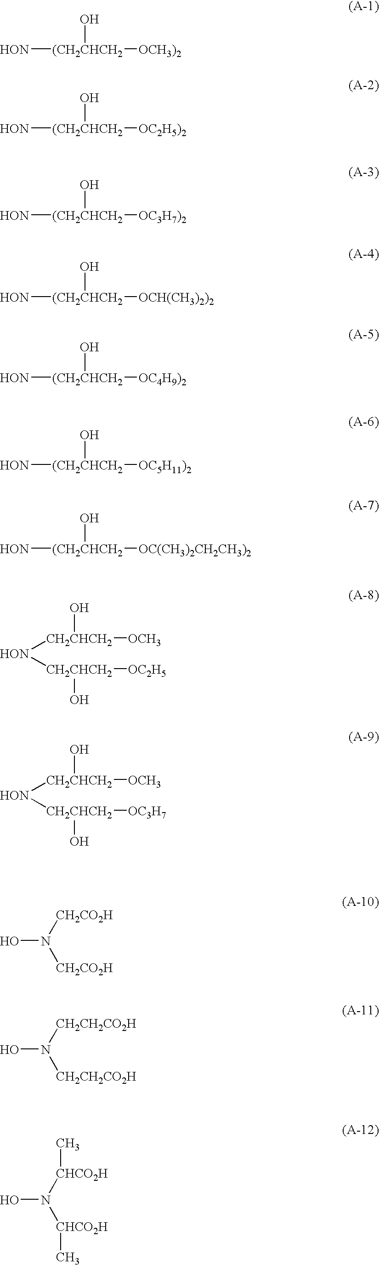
[HON][(CH2CHCH2](O)[OCH3)2].[HON][(CH2CHCH2](O)[OC2H5)2].[HON][(CH2CHCH2](O)[OC3H7)2].[HON][(CH2CHCH2](O)[OCH(CH3)2)2].[HON][(CH2CHCH2](O)[OC4H9)2].[HON][(CH2CHCH2](O)[OC5H11)2].[HON][(CH2CHCH2](O)[OC(CH3)2CH2CH3)2].[HON]([CH2CHCH2](O)[OCH3])[CH2CHCH2](O)[OC2H5].[HON]([CH2CHCH2](O)[OCH3])[CH2CHCH2](O)[OC3H7].ON([CH2CO2H])[CH2CO2H].ON([CH2CH2CO2H])[CH2CH2CO2H].ON([CHCO2H]C)[CHCO2H]C
